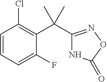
N1C(C(C2=C(Cl)C=CC=C2F)(C)C)=NOC1=O
